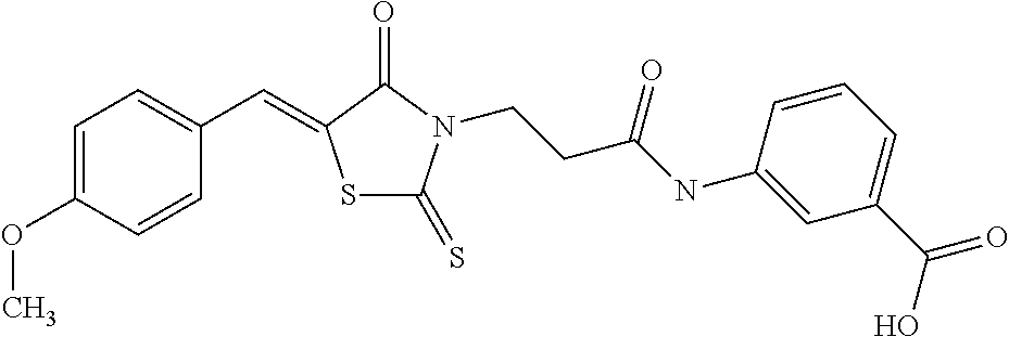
C1=CC(OC)=CC=C1C=C1SC(=S)N(CCC(NC2=CC(C(=O)O)=CC=C2)=O)C1=O
